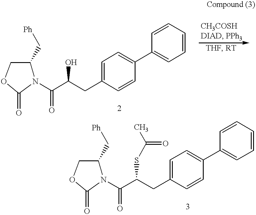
C1=C(CC(C(=O)N2C(C[Ph])COC2=O)O)C=CC(C2=CC=CC=C2)=C1.C1=C(CC(C(=O)N2C(C[Ph])COC2=O)SC(C)=O)C=CC(C2=CC=CC=C2)=C1
